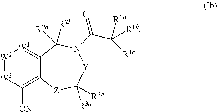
[W2]1=[W3]C([CN])=C2C(=[W1]1)C([R2a])([R2b])N(C(C([R1b])([R1c])[R1a])=O)[Y]C([R3a])([R3b])[Z]2
